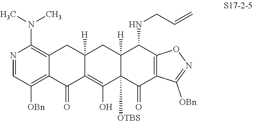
N1=CC([OBn])=C2C(=C1N(C)C)CC1([H])C(=C(O)C3([OTBS])C([H])(C1)C(NCC=C)C1=C(C3=O)C([OBn])=NO1)C2=O
